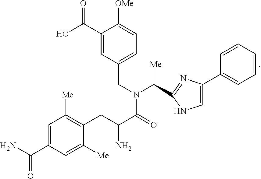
C1=CC=CC(C2=CNC(C([Me])N(C(C(N)CC3=C([Me])C=C(C(N)=O)C=C3[Me])=O)CC3=CC=C([OMe])C(C(=O)O)=C3)=N2)=C1
